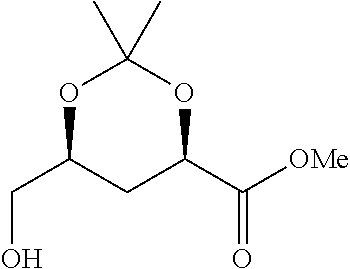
O1C(CO)CC(C([OMe])=O)OC1(C)C
